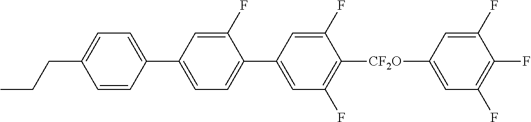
C1(C2=CC=C(C3=CC(F)=C([CF2O]C4=CC(F)=C(F)C(F)=C4)C(F)=C3)C(F)=C2)=CC=C(CCC)C=C1
